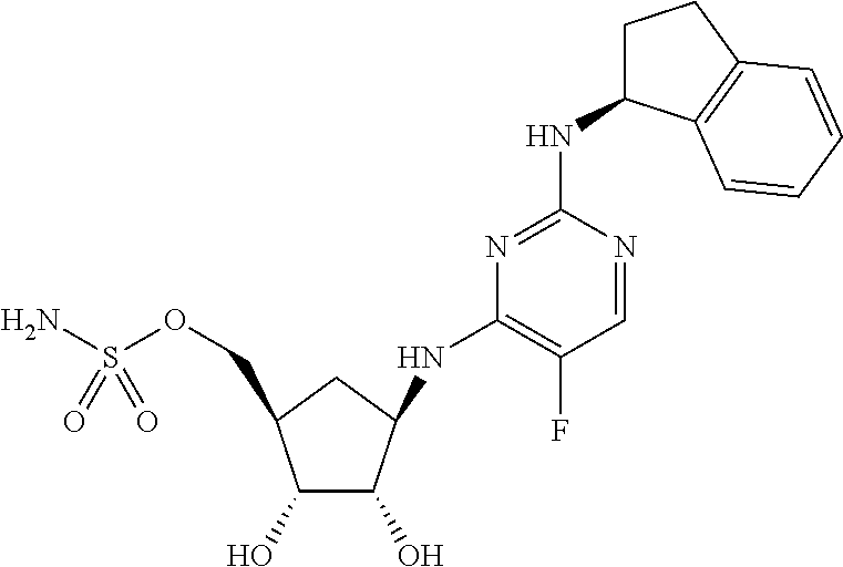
OC1C(COS(N)(=O)=O)CC(NC2=C(F)C=NC(NC3CCC4=C3C=CC=C4)=N2)C1O
